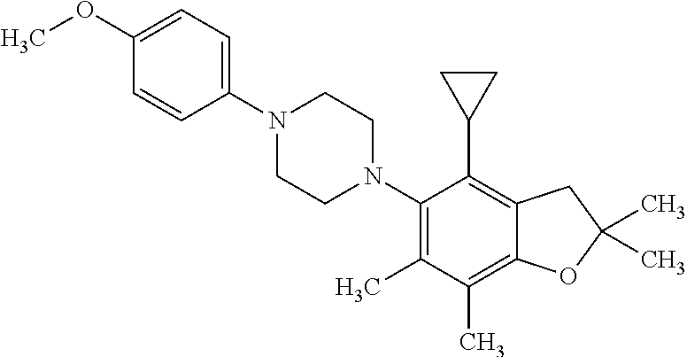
C1(OC)=CC=C(N2CCN(C3=C(C)C(C)=C4C(=C3C3CC3)CC(C)(C)O4)CC2)C=C1
